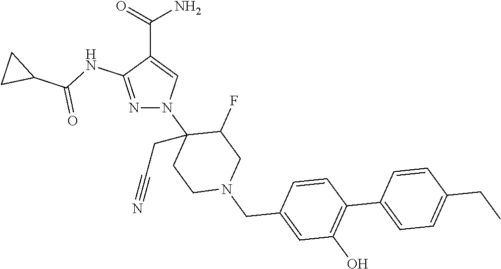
N1=C(NC(C2CC2)=O)C(C(=O)N)=CN1C1(CC#N)CCN(CC2=CC(O)=C(C3=CC=C(CC)C=C3)C=C2)CC1F
